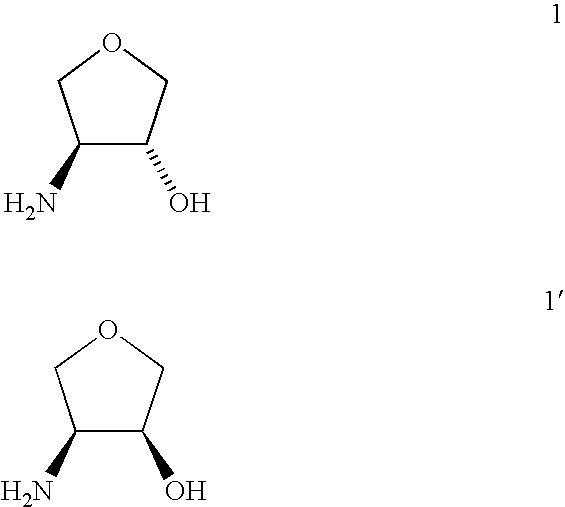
C1(N)C(O)COC1.C1(N)C(O)COC1
